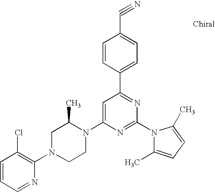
C1=CC=NC(N2CCN(C3=CC(C4=CC=C(C#N)C=C4)=NC(N4C(C)=CC=C4C)=N3)C(C)C2)=C1Cl
